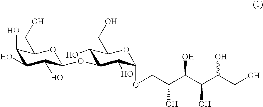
C1(O)C(O)C(O)C(OC2C(O)C(CO)OC(OCC(C(C(C(CO)O)O)O)O)C2O)OC1CO
